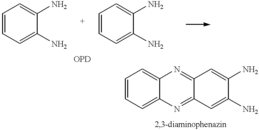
C1=CC=C(N)C(N)=C1.C1=CC=C(N)C(N)=C1.C1=CC=C2C(=C1)N=C1C(=N2)C=C(N)C(N)=C1
